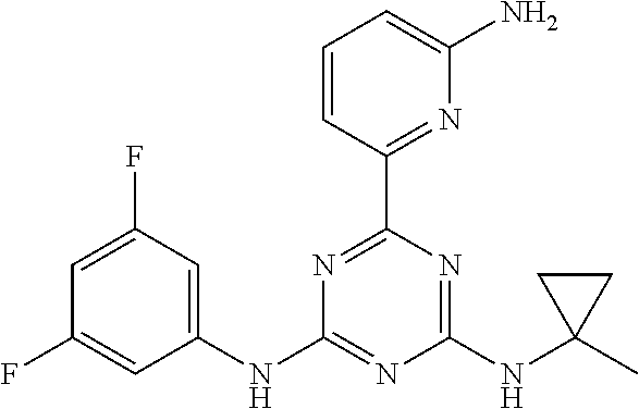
C1=C(F)C=C(NC2=NC(NC3(C)CC3)=NC(C3=NC(N)=CC=C3)=N2)C=C1F
